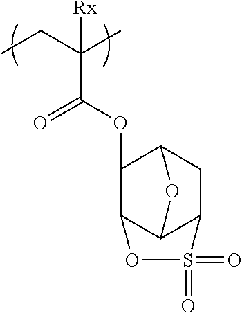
CCC(C)(C(OC1C2C3C(CC1O3)S(=O)(=O)O2)=O)[Rx]
